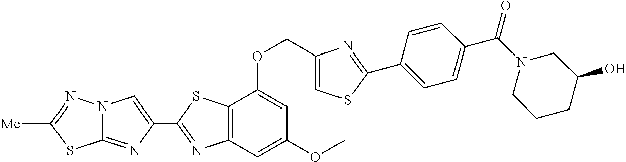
C12=NC(C3=NC4=C(S3)C(OCC3=CSC(C5=CC=C(C(N6CCCC(O)C6)=O)C=C5)=N3)=CC(OC)=C4)=CN1N=C([Me])S2
